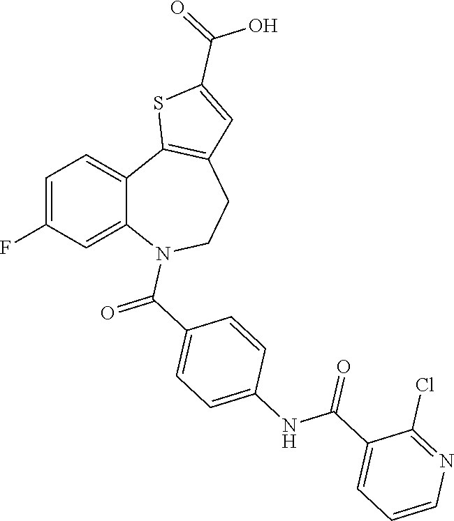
C1=C(F)C=C2C(=C1)C1=C(CCN2C(C2=CC=C(NC(C3=CC=CN=C3Cl)=O)C=C2)=O)C=C(C(=O)O)S1
